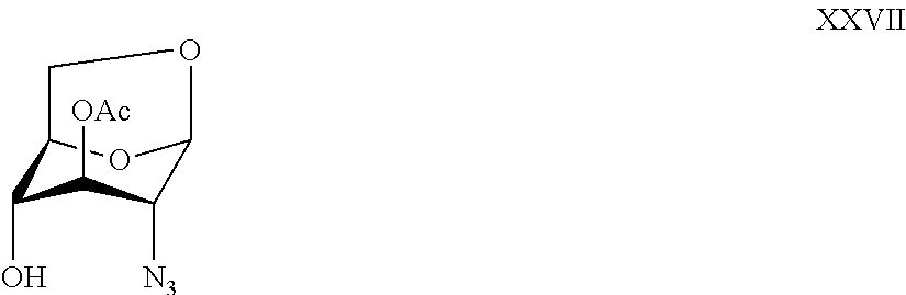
C12C(O)C([OAc])C([N3])C(O1)OC2
